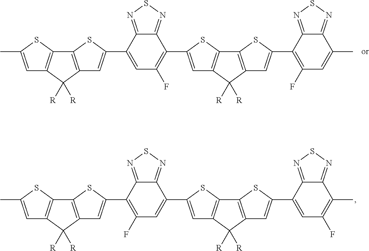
CC1=CC2=C(S1)C1=C(C2([R])[R])C=C(C2=CC(F)=C(C3=CC4=C(S3)C3=C(C4([R])[R])C=C(C4=C(F)C=C(C)C5=NSN=C45)S3)C3=NSN=C23)S1.CC1=CC2=C(S1)C1=C(C2([R])[R])C=C(C2=C(F)C=C(C3=CC4=C(S3)C3=C(C4([R])[R])C=C(C4=CC(F)=C(C)C5=NSN=C45)S3)C3=NSN=C23)S1
